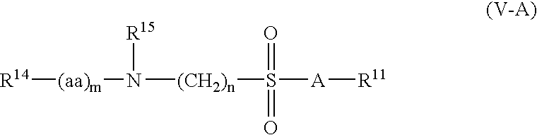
[R14][(aa)m]N([(CH2)n]S(=O)(=O)[A][R11])[R15]
